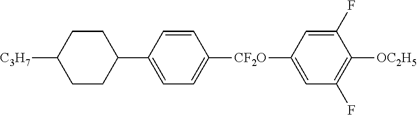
C1CC(C2=CC=C([CF2O]C3=CC(F)=C([OC2H5])C(F)=C3)C=C2)CCC1[C3H7]
